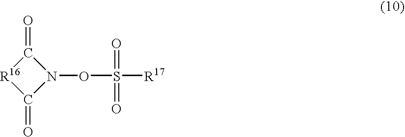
N1(OS(=O)(=O)[R17])C(=O)[R16]C1=O
